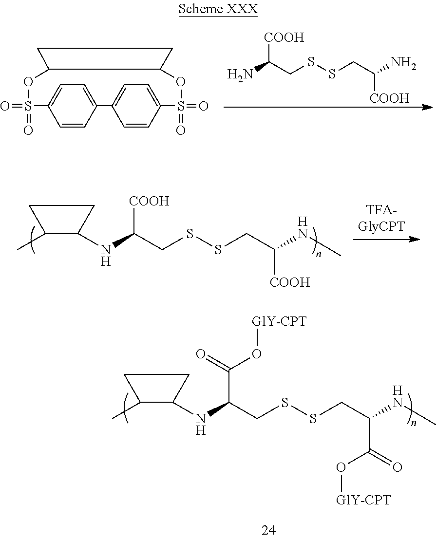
NC(CSSCC(N)[COOH])[COOH].O=S1(=O)C2=CC=C(C=C2)C2=CC=C(C=C2)S(=O)(=O)OC2C(O1)CC2.C1(C)C(NC(CSSCC(NC)[COOH])[COOH])CC1.C1(C)C(NC(CSSCC(NC)C(=O)O[GlY-CPT])C(=O)O[GlY-CPT])CC1
